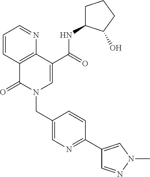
C1=CC2=C(N=C1)C(C(=O)NC1CCCC1O)=CN(CC1=CN=C(C3=CN(C)N=C3)C=C1)C2=O
